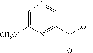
C1=C([CH3O])N=C(C([OH])=O)C=N1
